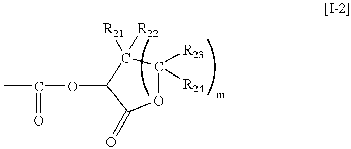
C1([R23])([R24])C([R21])([R22])C(OC(C)=O)C(=O)O1
